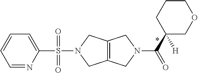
C1=NC(S(=O)(N2CC3=C(C2)CN(C(C2([H])COCCC2)=O)C3)=O)=CC=C1
